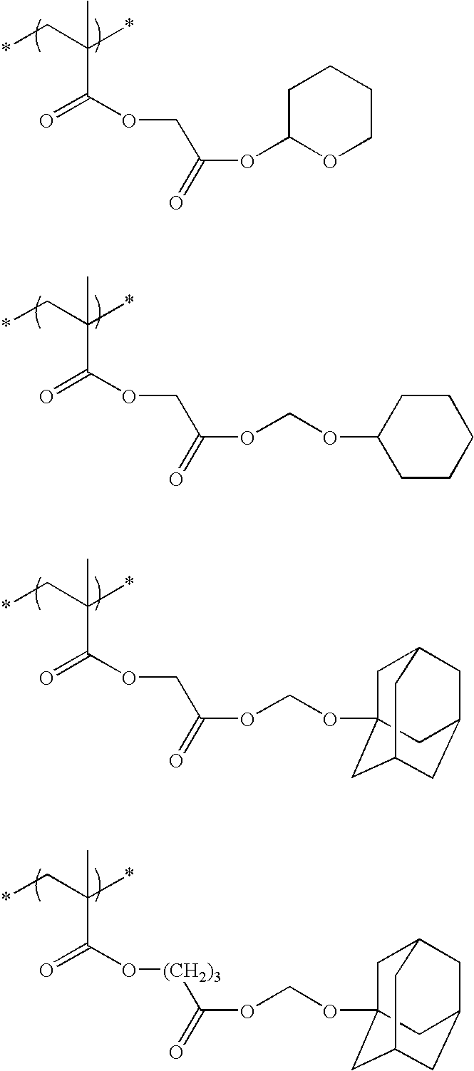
*CC(*)(C)C(OCC(OC1OCCCC1)=O)=O.*CC(*)(C)C(OCC(OCOC1CCCCC1)=O)=O.*CC(*)(C)C(OCC(OCOC12CC3CC(CC(C1)C3)C2)=O)=O.*CC(*)(C)C(O[(CH2)3]C(OCOC12CC3CC(CC(C1)C3)C2)=O)=O
